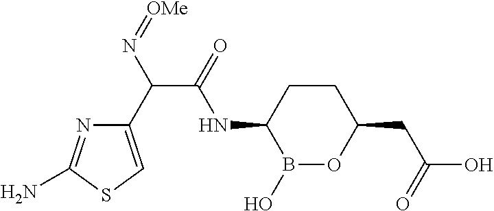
C1CC(NC(C(C2=CSC(N)=N2)N=[OMe])=O)B(O)OC1CC(O)=O
